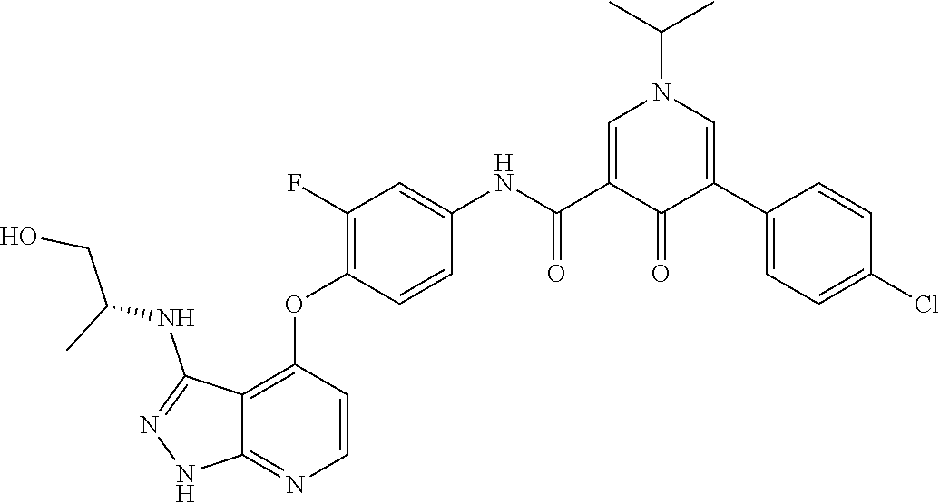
CC(C)N1C=C(C(=O)NC2=CC(F)=C(OC3=C4C(=NC=C3)NN=C4NC(CO)C)C=C2)C(=O)C(C2=CC=C(Cl)C=C2)=C1
